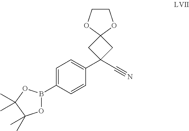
C1=C(B2OC(C)(C)C(C)(C)O2)C=CC(C2(C#N)CC3(C2)OCCO3)=C1
